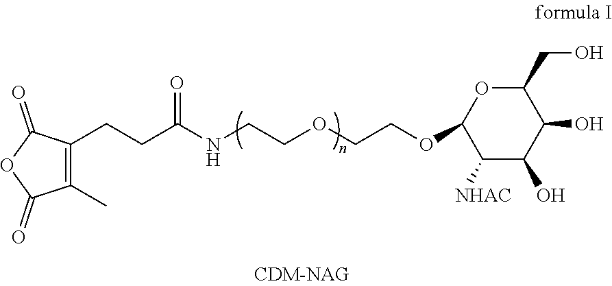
C1(CCC(NCCOCCOC2OC(CO)C(O)C(O)C2[NHAC])=O)=C(C)C(=O)OC1=O
